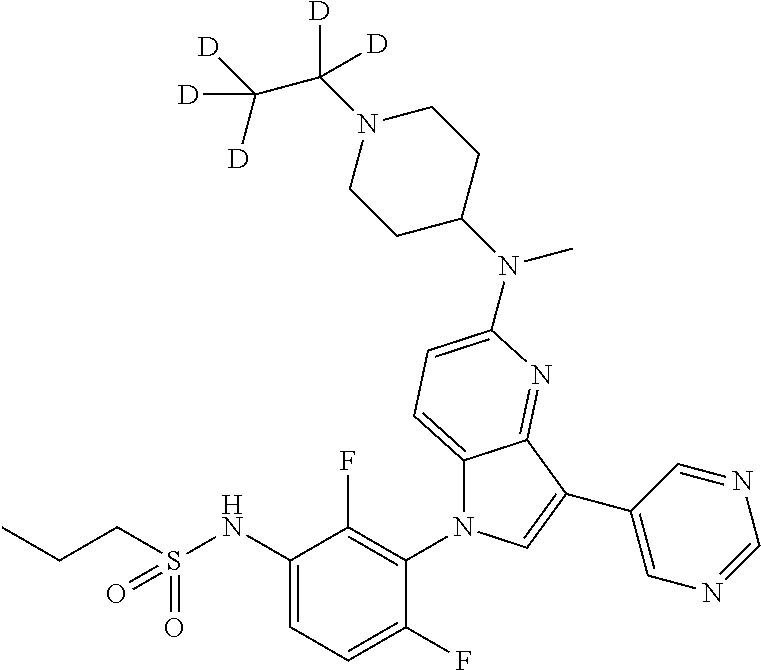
C12=CC=C(N(C3CCN(C(C([D])([D])[D])([D])[D])CC3)C)N=C1C(C1=CN=CN=C1)=CN2C1=C(F)C(NS(CCC)(=O)=O)=CC=C1F
